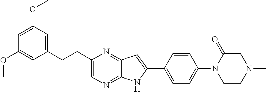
C1=CC(C2=CC3=NC(CCC4=CC(OC)=CC(OC)=C4)=CN=C3N2)=CC=C1N1CCN(C)CC1=O
